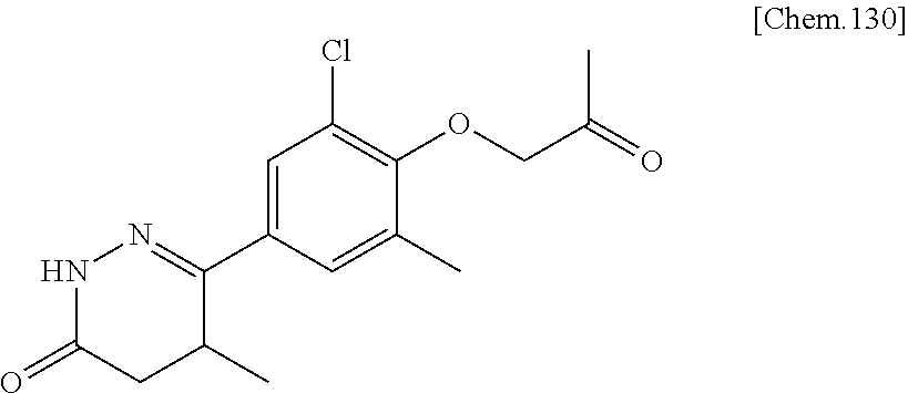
C1(C2=NNC(=O)CC2C)=CC(Cl)=C(OCC(C)=O)C(C)=C1
